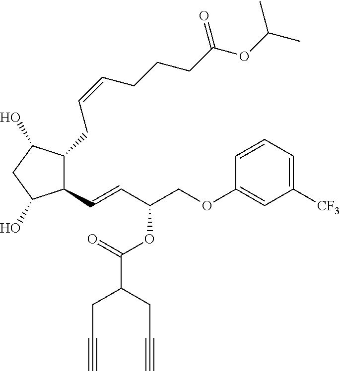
C(=CC(COC1=CC([CF3])=CC=C1)OC(C(CC#C)CC#C)=O)C1C(CC=CCCCC(OC(C)C)=O)C(O)CC1O
